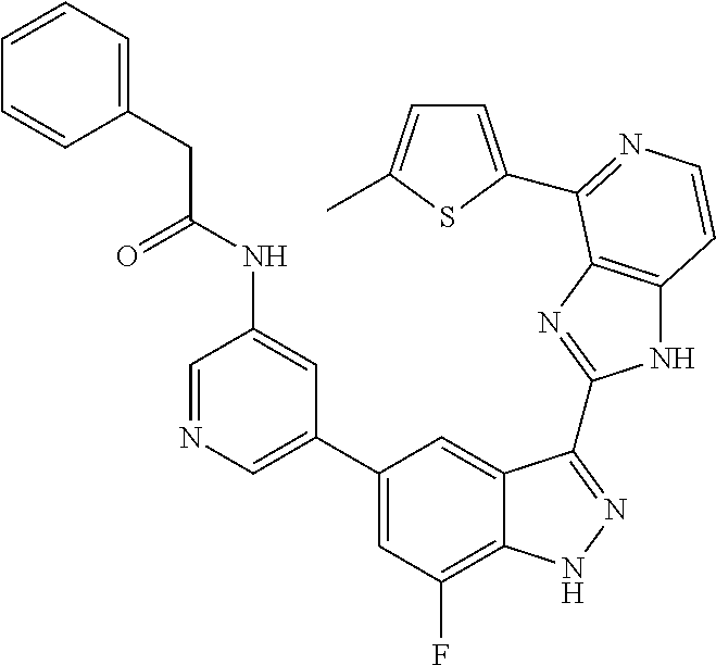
C1=C(C2=CC(F)=C3C(=C2)C(C2=NC4=C(N2)C=CN=C4C2=CC=C(C)S2)=NN3)C=C(NC(=O)CC2=CC=CC=C2)C=N1
